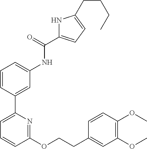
C1=CC(C2=CC=CC(OCCC3=CC(OC)=C(OC)C=C3)=N2)=CC(NC(C2=CC=C(CCCC)N2)=O)=C1
